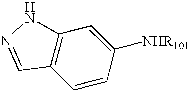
C12=C(C=CC([NHR101])=C1)C=NN2
